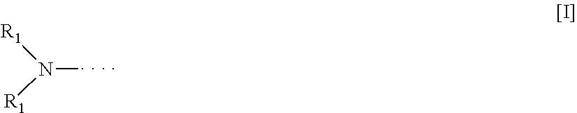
[. . . ]N([R1])[R1]
